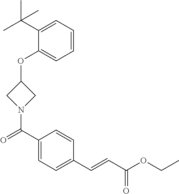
C1(OC2CN(C(=O)C3=CC=C(C=CC(OCC)=O)C=C3)C2)=CC=CC=C1C(C)(C)C
